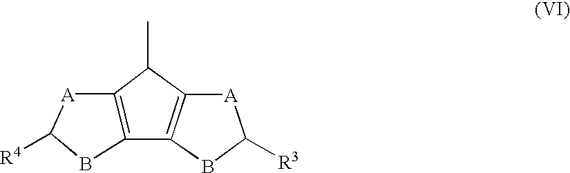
C1(C)C2=C(BC([R4])[A]2)C2=C1[A]C([R3])B2
